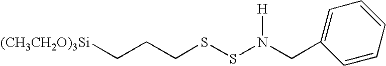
[(CH3CH2O)3Si]CCCSSN(CC1=CC=CC=C1)[H]
